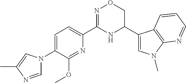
C1=C(N2C=NC(C)=C2)C(OC)=NC(C2=NOCC(C3=CN(C)C4=C3C=CC=N4)N2)=C1
